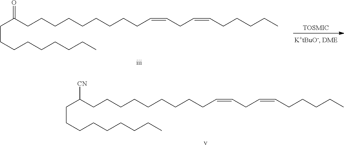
C(C(CCCCCCCCCC=CCC=CCCCCC)=O)CCCCCCCC.C(C(CCCCCCCCCC=CCC=CCCCCC)[CN])CCCCCCCC.[v]
